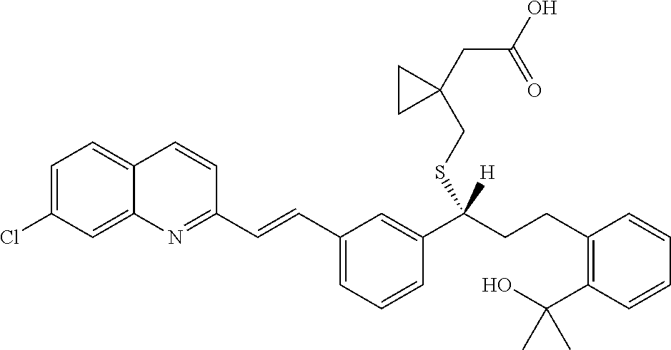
C1=C(Cl)C=C2C(=C1)C=CC(C=CC1=CC=CC(C(CCC3=C(C(O)(C)C)C=CC=C3)(SCC3(CC(=O)O)CC3)[H])=C1)=N2
